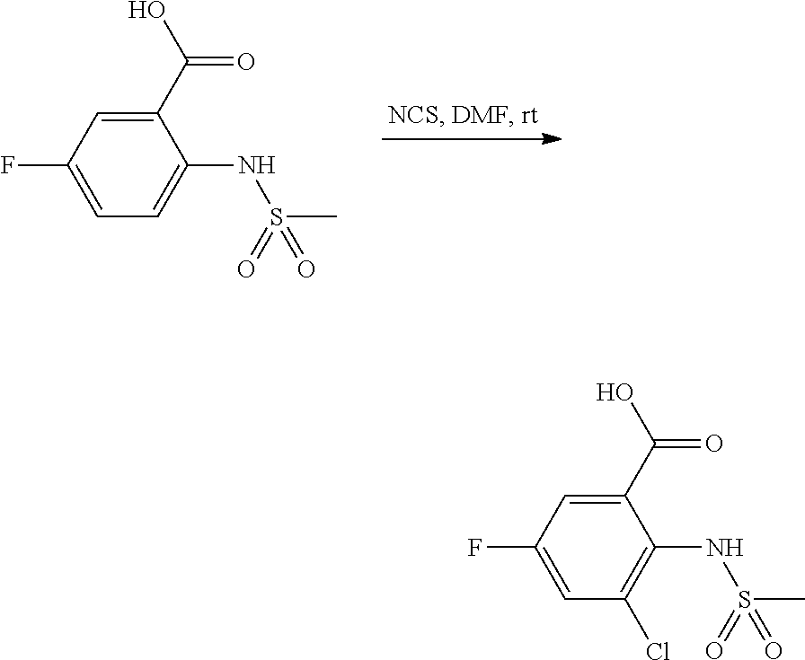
C1(C(O)=O)=CC(F)=CC=C1NS(C)(=O)=O.C1(C(O)=O)=CC(F)=CC(Cl)=C1NS(C)(=O)=O
